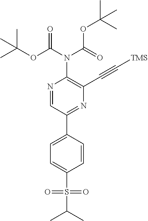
N1=CC(C2=CC=C(S(C(C)C)(=O)=O)C=C2)=NC(C#C[TMS])=C1N(C(OC(C)(C)C)=O)C(=O)OC(C)(C)C
